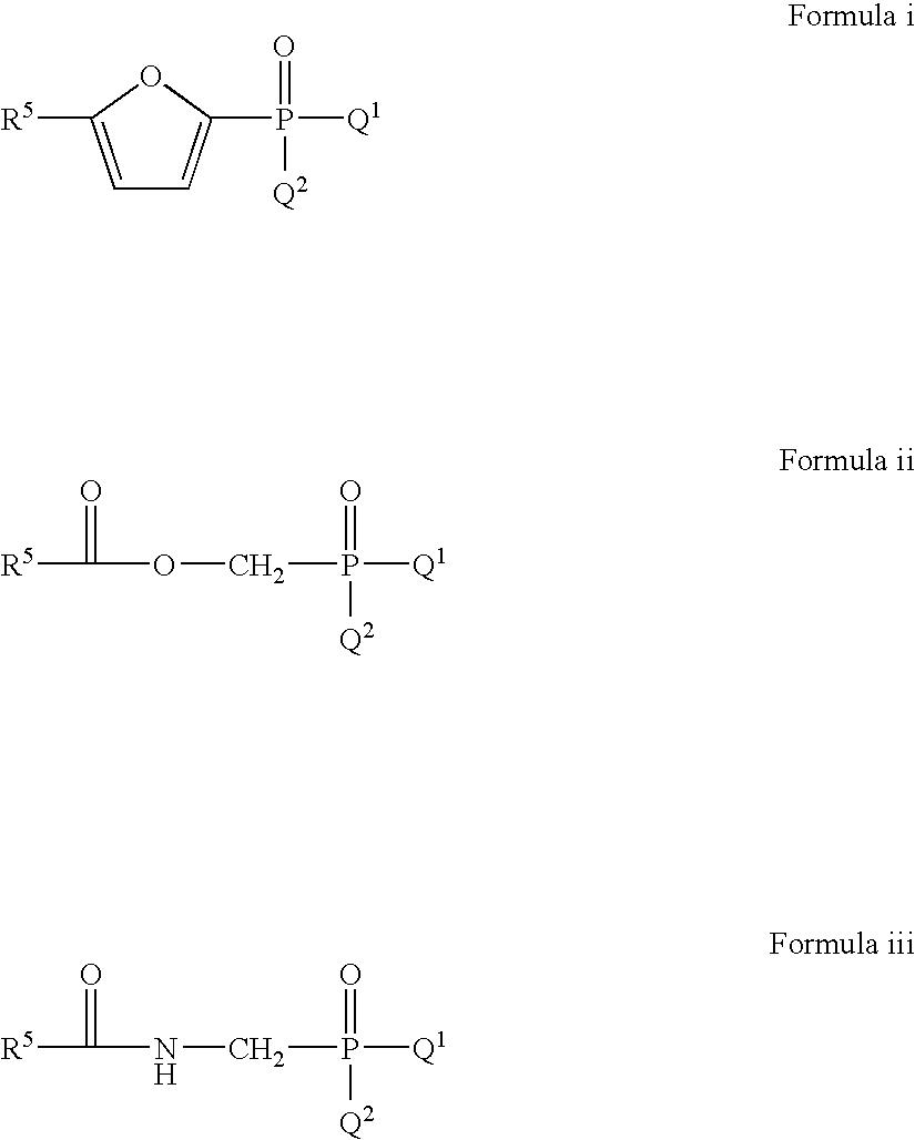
C1=C([R5])OC(P([Q1])(=O)[Q2])=C1.C(P([Q1])(=O)[Q2])OC([R5])=O.C(P([Q1])(=O)[Q2])NC([R5])=O
